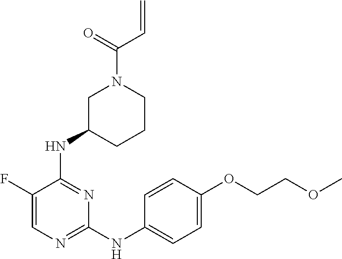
N(C1=NC=C(F)C(NC2CCCN(C(C=C)=O)C2)=N1)C1=CC=C(OCCOC)C=C1
